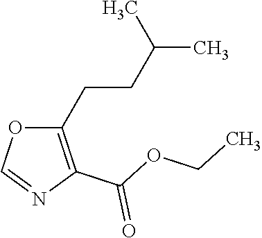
C(C)(CCC1=C(C(OCC)=O)N=CO1)C
